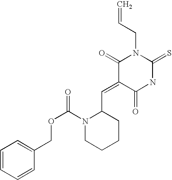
C=CCN1C(=O)C(=CC2N(C(OCC3=CC=CC=C3)=O)CCCC2)C(=O)NC1=S
